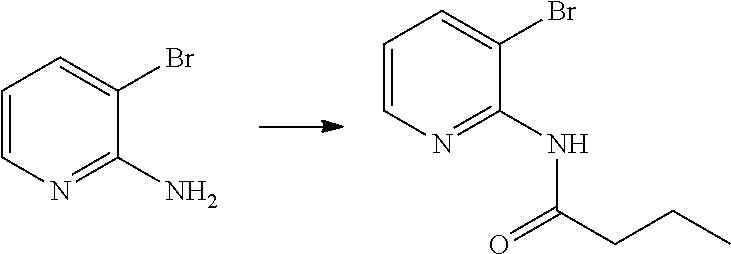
C1=CN=C(N)C(Br)=C1.C1=CN=C(NC(CCC)=O)C(Br)=C1
